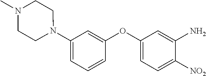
C1(N2CCN(C)CC2)=CC=CC(OC2=CC=C([NO2])C(N)=C2)=C1
